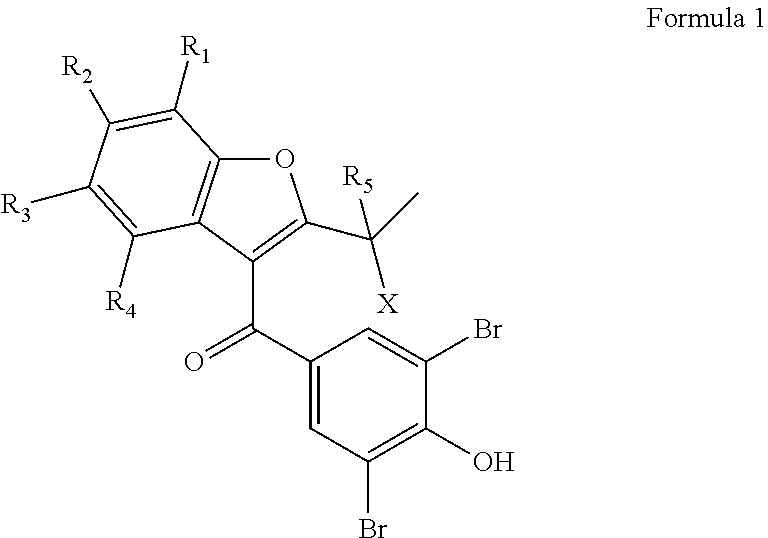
C1(C(C2=C(C([X])(C)[R5])OC3=C2C([R4])=C([R3])C([R2])=C3[R1])=O)=CC(Br)=C(O)C(Br)=C1
